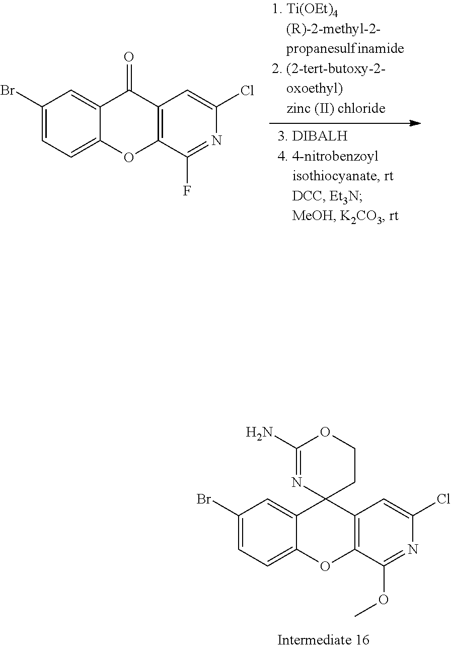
C1(Br)=CC=C2C(=C1)C(=O)C1=C(O2)C(F)=NC(Cl)=C1.C1(Br)=CC=C2C(=C1)C1(C3=C(O2)C(OC)=NC(Cl)=C3)CCOC(N)=N1
